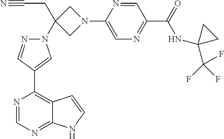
N1=CN=C2C(=C1C1=CN(C3(CC#N)CN(C4=CN=C(C(=O)NC5(C(F)(F)F)CC5)C=N4)C3)N=C1)C=CN2
